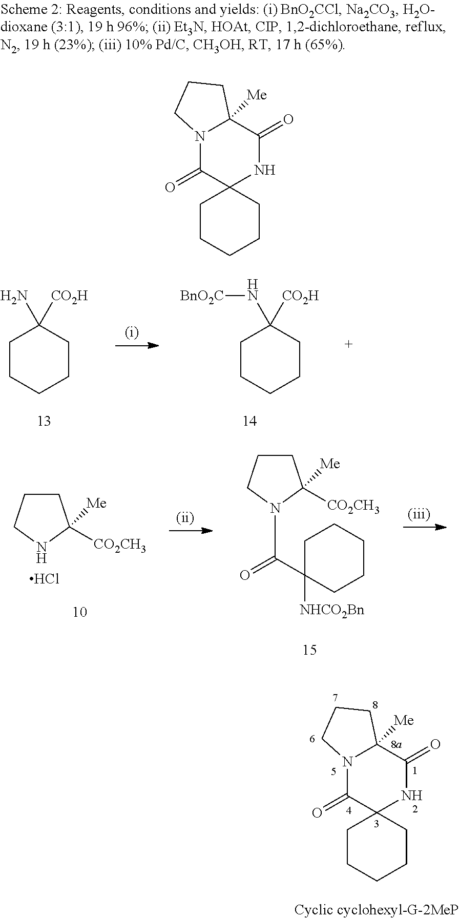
N12C(=O)C3(NC(=O)C1([Me])CCC2)CCCCC3.C1CCCCC1(N)[CO2H].C1CCCCC1([CO2H])N[BnO2C].C1([Me])([CO2CH3])NCCC1.Cl.C1([Me])([CO2CH3])N(C(=O)C2([NHCO2Bn])CCCCC2)CCC1.N12C(=O)C3(NC(=O)C1([Me])CCC2)CCCCC3
